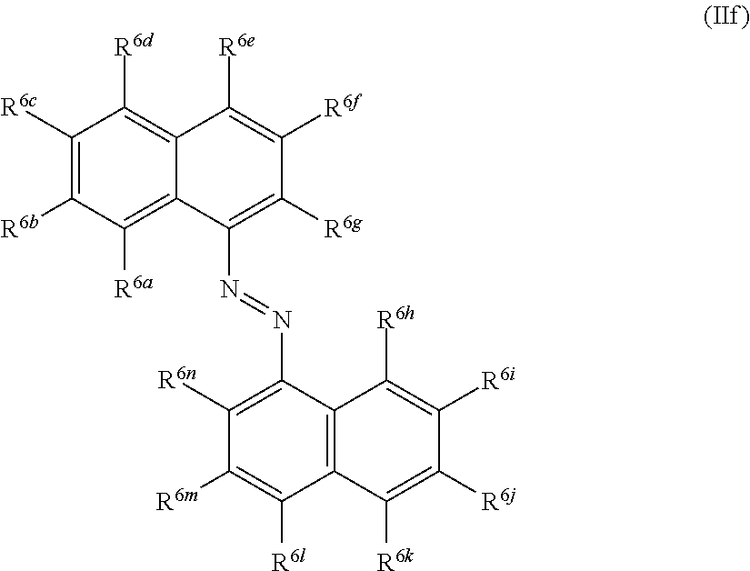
C1([R6c])=C([R6b])C([R6a])=C2C(=C1[R6d])C([R6e])=C([R6f])C([R6g])=C2N=NC1=C([R6n])C([R6m])=C([R6l])C2=C1C([R6h])=C([R6i])C([R6j])=C2[R6k]
